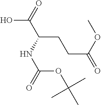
OC(=O)C(NC(=O)OC(C)(C)C)CCC(=O)OC
